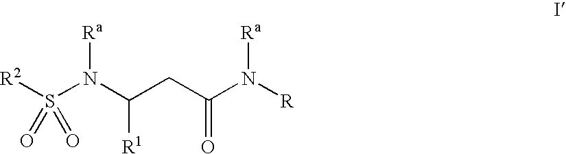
[R2]S(N(C(CC(N([R])[Ra])=O)[R1])[Ra])(=O)=O
